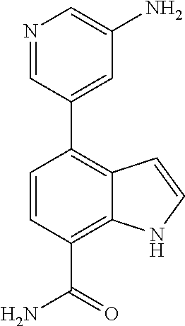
N1=CC(C2=C3C(=C(C(N)=O)C=C2)NC=C3)=CC(N)=C1
